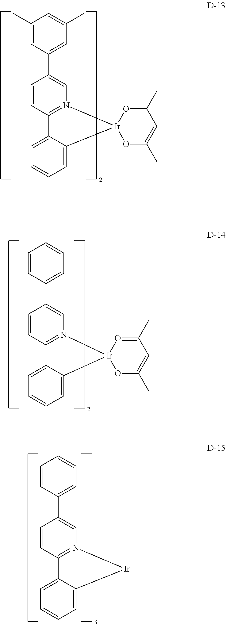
C1=CC2=N(C=C1C1=CC(C)=CC(C)=C1)[Ir]1(C3=CC=CC=C23)OC(C)=CC(C)=O1.C1=CC2=N(C=C1C1=CC=CC=C1)[Ir]1(C3=CC=CC=C23)OC(C)=CC(C)=O1.C1=CC2=N(C=C1C1=CC=CC=C1)[Ir]C1=CC=CC=C21
